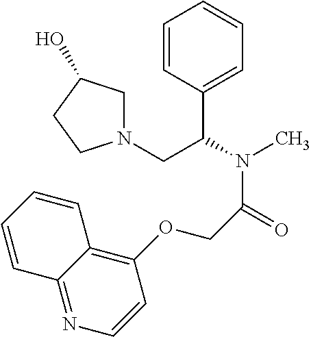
C1=CC(C(N(C)C(=O)COC2=C3C(=NC=C2)C=CC=C3)CN2CC(O)CC2)=CC=C1
